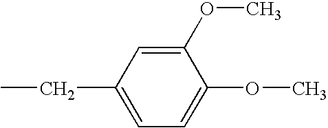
C1=C(CC)C=C(OC)C(OC)=C1
